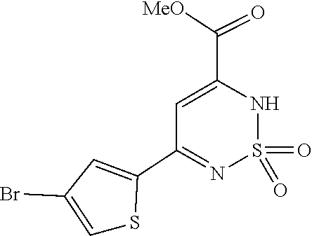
C1(Br)=CSC(C2=NS(=O)(=O)NC(C(=O)[MeO])=C2)=C1
